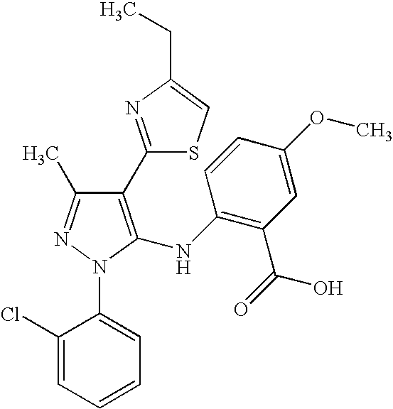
C1(C2=NC(CC)=CS2)=C(NC2=C(C(=O)O)C=C(OC)C=C2)N(C2=CC=CC=C2Cl)N=C1C
